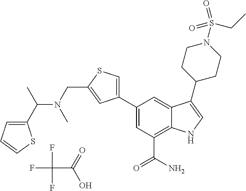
FC(F)(F)C(=O)O.C1=C(C2=CSC(CN(C)C(C)C3=CC=CS3)=C2)C=C2C(=C1C(N)=O)NC=C2C1CCN(S(=O)(=O)CC)CC1
